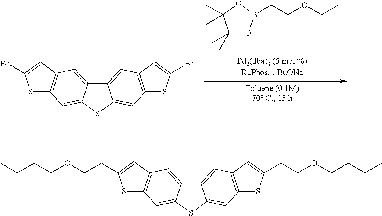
C12=CC3=C(C=C1SC1=CC4=C(C=C21)C=C(CCOCCCC)S4)SC(CCOCCCC)=C3.C12=CC3=C(C=C1SC1=CC4=C(C=C21)C=C(Br)S4)SC(Br)=C3.C1(C)(C)OB(CCOCC)OC1(C)C
